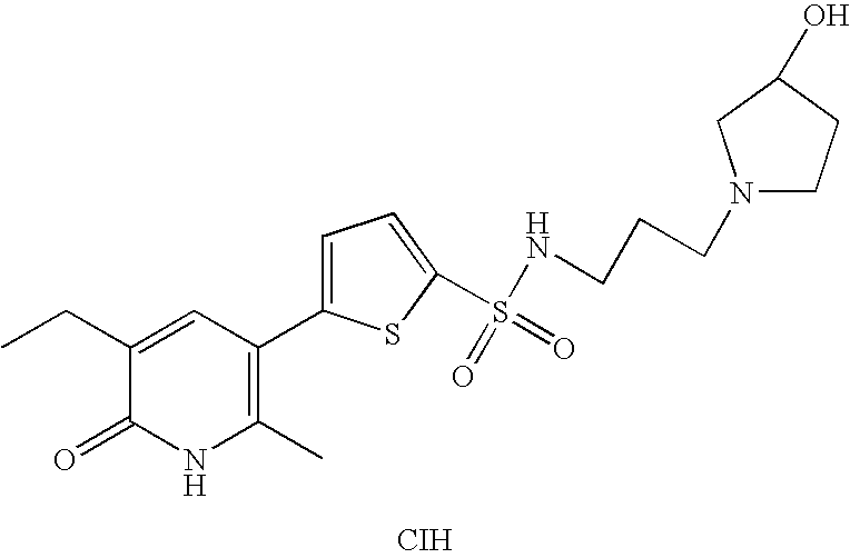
CCC1=CC(C2=CC=C(S(=O)(=O)NCCCN3CCC(O)C3)S2)=C(C)NC1=O.[CIH]
